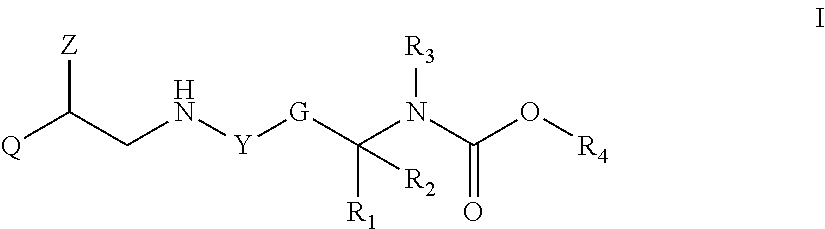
[Q]C(CN[Y][G]C([R1])(N(C(=O)O[R4])[R3])[R2])[Z]
